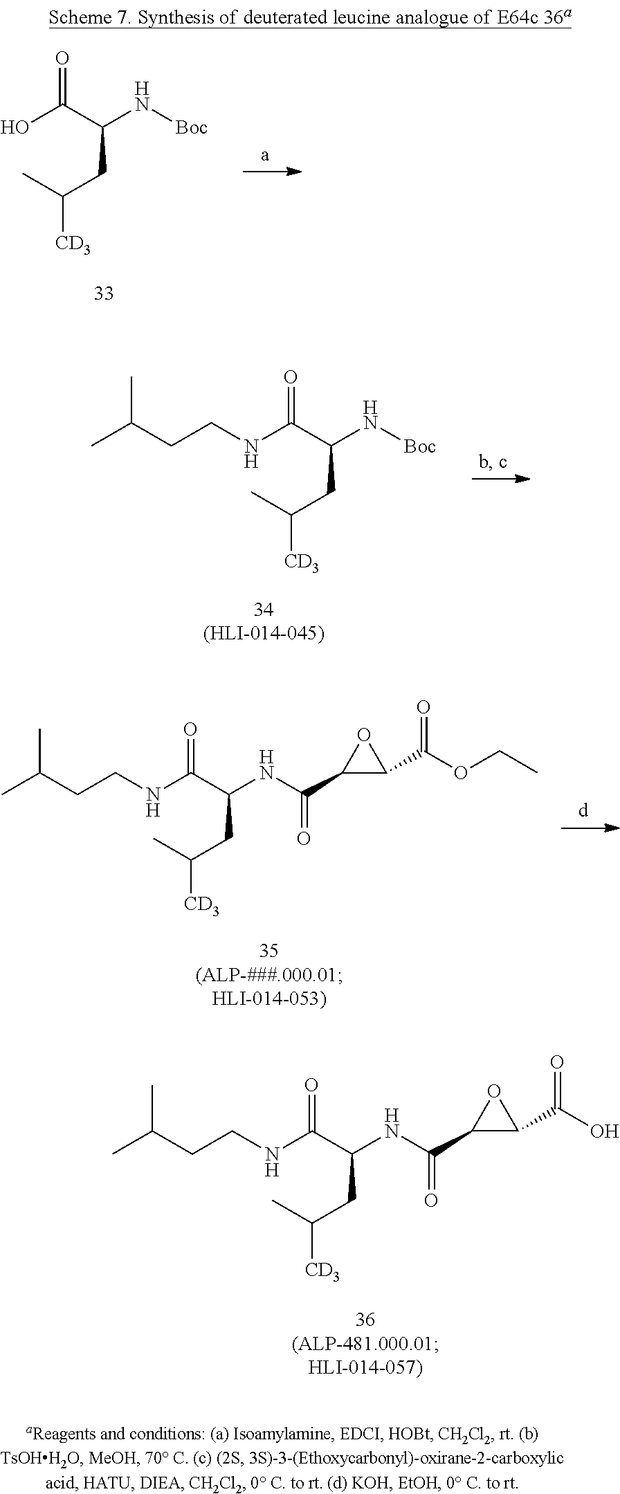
OC(C(N[Boc])CC([CD3])C)=O.CC(CCNC(C(N[Boc])CC([CD3])C)=O)C.CC(CCNC(C(NC(C1C(C(OCC)=O)O1)=O)CC([CD3])C)=O)C.CC(CCNC(C(NC(C1C(C(O)=O)O1)=O)CC([CD3])C)=O)C
